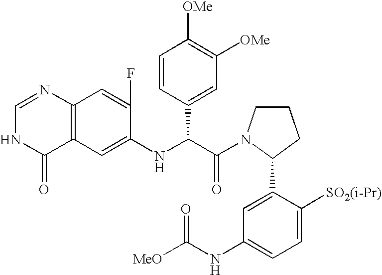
C1(NC(C(=O)N2CCCC2C2=CC(NC([MeO])=O)=CC=C2[SO2(i-Pr)])C2=CC([OMe])=C([OMe])C=C2)=CC2=C(C=C1F)N=CNC2=O
